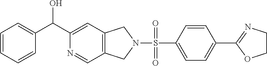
C1=C(C(C2=CC3=C(C=N2)CN(S(=O)(C2=CC=C(C4=NCCO4)C=C2)=O)C3)O)C=CC=C1
